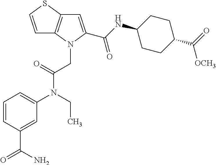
C1=CC(C(=O)N)=CC(N(CC)C(=O)CN2C3=C(SC=C3)C=C2C(NC2CCC(C([OCH3])=O)CC2)=O)=C1
